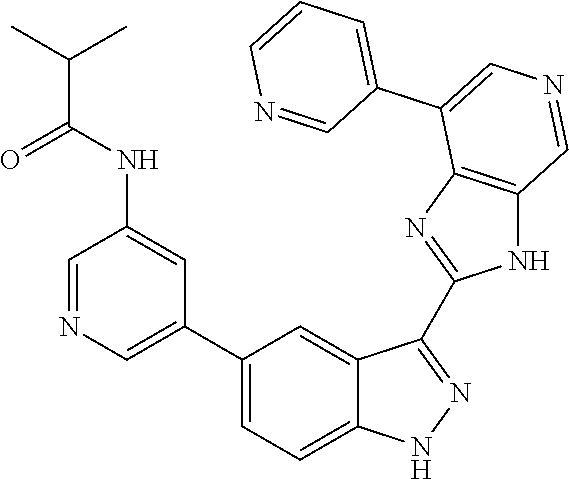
C(NC1=CC(C2=CC=C3C(=C2)C(C2=NC4=C(N2)C=NC=C4C2=CC=CN=C2)=NN3)=CN=C1)(C(C)C)=O
